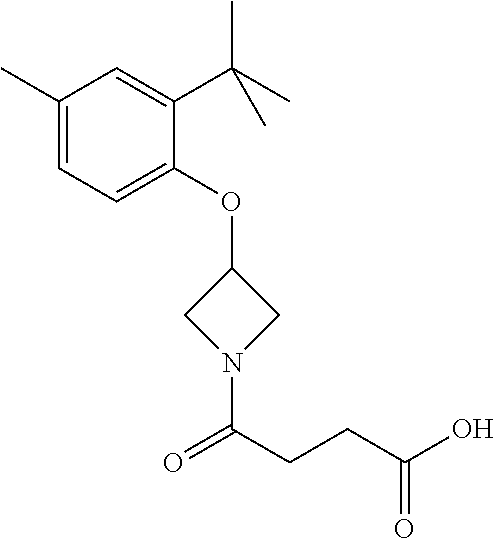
C1(C)=CC=C(OC2CN(C(CCC(O)=O)=O)C2)C(C(C)(C)C)=C1
